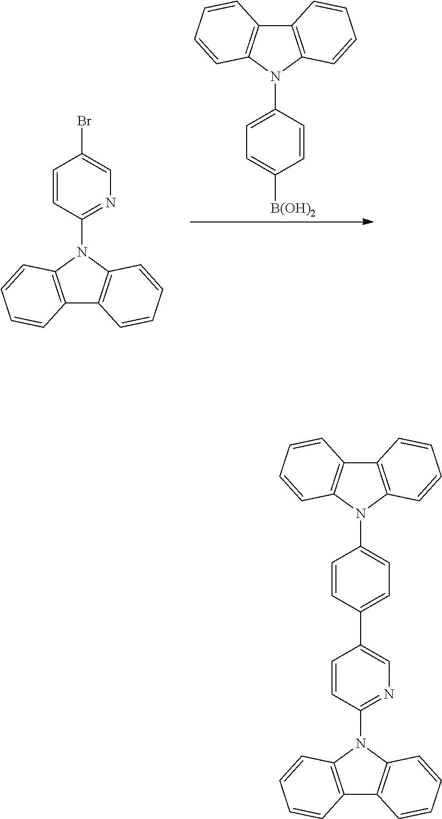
C12=C(N(C3=CC=C([B(OH)2])C=C3)C3=C1C=CC=C3)C=CC=C2.C12=C(N(C3=NC=C(Br)C=C3)C3=C1C=CC=C3)C=CC=C2.C12=C(N(C3=NC=C(C4=CC=C(N5C6=C(C7=C5C=CC=C7)C=CC=C6)C=C4)C=C3)C3=C1C=CC=C3)C=CC=C2
